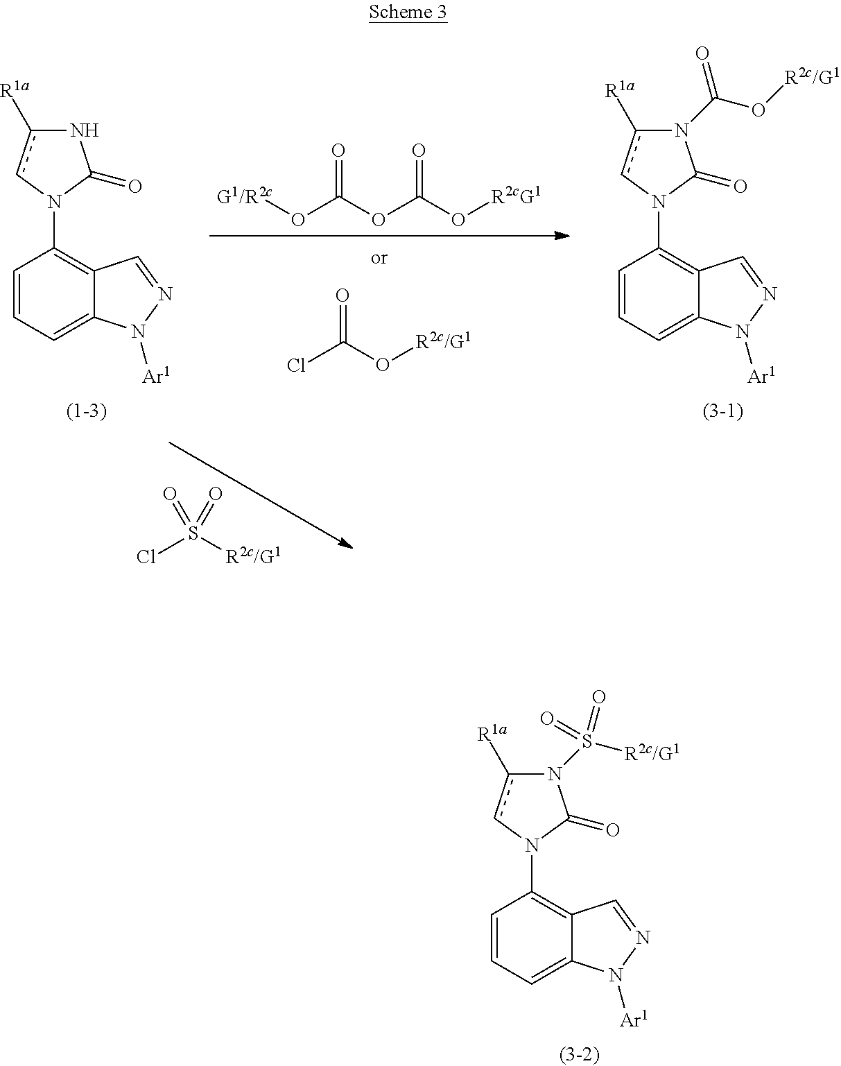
O=C(O[R2c/G1])Cl.[G1/R2c]OC(OC(O[R2cG1])=O)=O.C1=CC=C2C(=C1N1cc([R1a])N(C(O[R2c/G1])=O)C1=O)C=NN2[Ar1].C1=CC=C2C(=C1N1cc([R1a])NC1=O)C=NN2[Ar1].S(Cl)([R2c/G1])(=O)=O.C1=CC=C2C(=C1N1cc([R1a])N(S([R2c/G1])(=O)=O)C1=O)C=NN2[Ar1]
